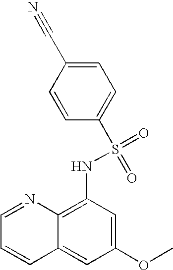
C1=NC2=C(NS(=O)(=O)C3=CC=C(C#N)C=C3)C=C(OC)C=C2C=C1
